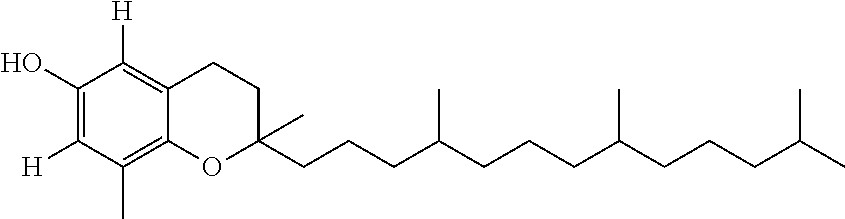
C1(O)=C([H])C(C)=C2C(=C1[H])CCC(C)(CCCC(CCCC(CCCC(C)C)C)C)O2
